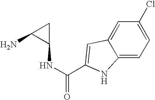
C12=CC(Cl)=CC=C1NC(C(NC1CC1N)=O)=C2
